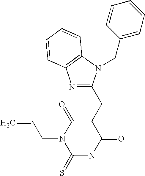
N1=C(CC2C(=O)N(CC=C)C(=S)NC2=O)N(CC2=CC=CC=C2)C2=C1C=CC=C2
